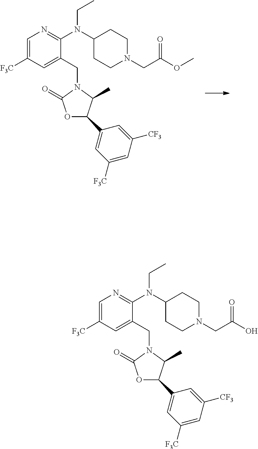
C1=C([F3C])C=C(CN2C(=O)OC(C3=CC([F3C])=CC([CF3])=C3)C2C)C(N(C2CCN(CC(OC)=O)CC2)CC)=N1.C1=C([F3C])C=C(CN2C(=O)OC(C3=CC([F3C])=CC([CF3])=C3)C2C)C(N(C2CCN(CC(O)=O)CC2)CC)=N1
